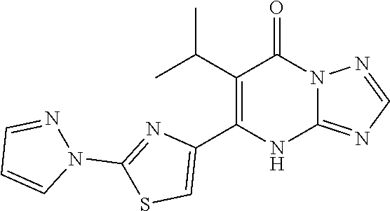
C1(C(C)C)=C(C2=CSC(N3N=CC=C3)=N2)NC2=NC=NN2C1=O
